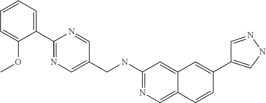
C1(NCC2=CN=C(C3=CC=CC=C3OC)N=C2)=NC=C2C(=C1)C=C(C1=CNN=C1)C=C2
